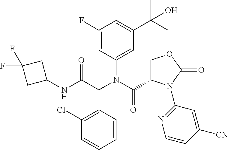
C1=CC(C(C(NC2CC(F)(F)C2)=O)N(C(=O)C2COC(=O)N2C2=NC=CC([CN])=C2)C2=CC(C(C)(C)O)=CC(F)=C2)=C(Cl)C=C1
